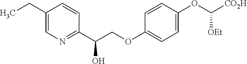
C1(CC)=CN=C(C(COC2=CC=C(OC([CO2H])[OEt])C=C2)O)C=C1
